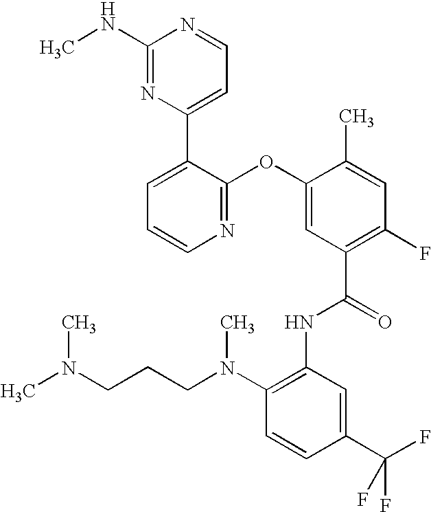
N1=C(OC2=CC(C(=O)NC3=C(N(CCCN(C)C)C)C=CC(C(F)(F)F)=C3)=C(F)C=C2C)C(C2=CC=NC(NC)=N2)=CC=C1
